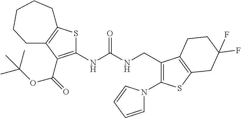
S1C2=C(C(C(OC(C)(C)C)=O)=C1NC(NCC1=C(N3C=CC=C3)SC3=C1CCC(F)(F)C3)=O)CCCCC2
